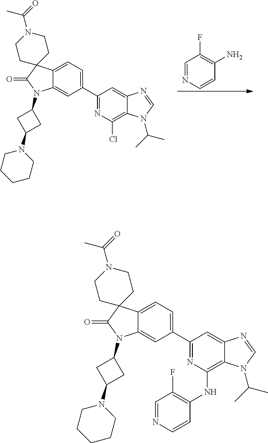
C1=NC=CC(N)=C1F.C1(C2=NC(Cl)=C3C(=C2)N=CN3C(C)C)=CC=C2C(=C1)N(C1CC(N3CCCCC3)C1)C(=O)C21CCN(C(=O)C)CC1.C1(C2=NC(NC3=C(F)C=NC=C3)=C3C(=C2)N=CN3C(C)C)=CC=C2C(=C1)N(C1CC(N3CCCCC3)C1)C(=O)C21CCN(C(=O)C)CC1
